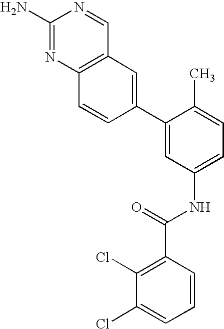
C1(N)=NC2=C(C=N1)C=C(C1=CC(NC(C3=C(Cl)C(Cl)=CC=C3)=O)=CC=C1C)C=C2
